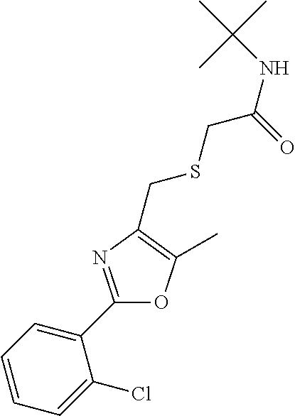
C1=CC=C(Cl)C(C2=NC(CSCC(NC(C)(C)C)=O)=C(C)O2)=C1
